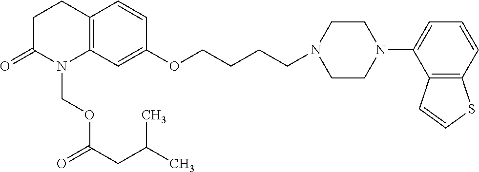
C12=C(C=C(OCCCCN3CCN(C4=CC=CC5=C4C=CS5)CC3)C=C1)N(COC(CC(C)C)=O)C(=O)CC2
